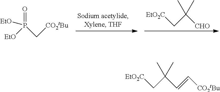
[EtO2C]CC(C=C[CO2tBu])(C)C.[EtO2C]CC([CHO])(C)C.O=P(C[CO2tBu])([EtO])[EtO]
